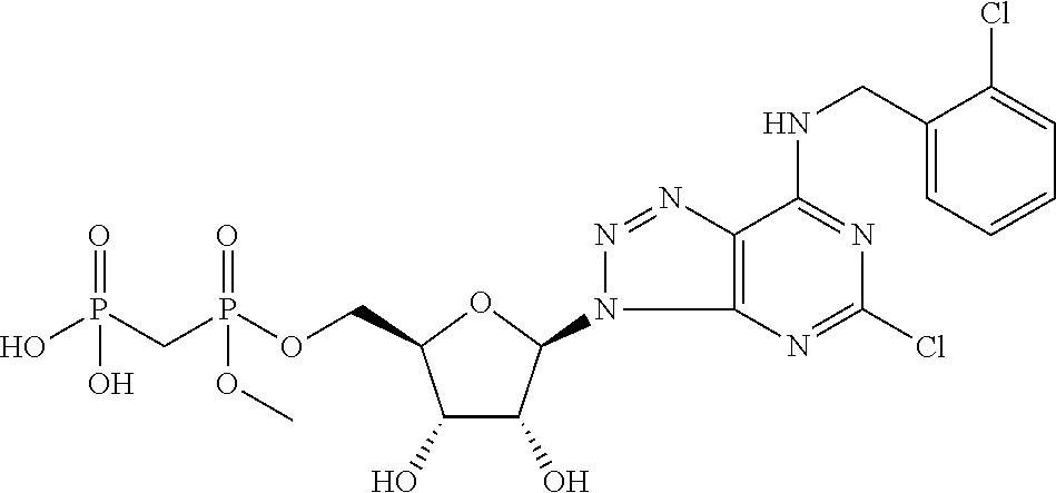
C1(O)C(O)C(N2C3=C(N=N2)C(NCC2=CC=CC=C2Cl)=NC(Cl)=N3)OC1COP(CP(O)(=O)O)(=O)OC
